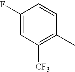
C1(F)=CC([CF3])=C(C)C=C1
